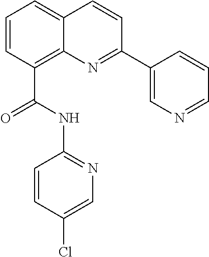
C1=CC(C(NC2=NC=C(Cl)C=C2)=O)=C2C(=C1)C=CC(C1=CN=CC=C1)=N2
